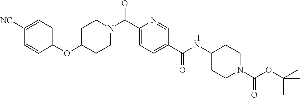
C1CN(C(C2=CC=C(C(=O)NC3CCN(C(OC(C)(C)C)=O)CC3)C=N2)=O)CCC1OC1=CC=C([NC])C=C1
